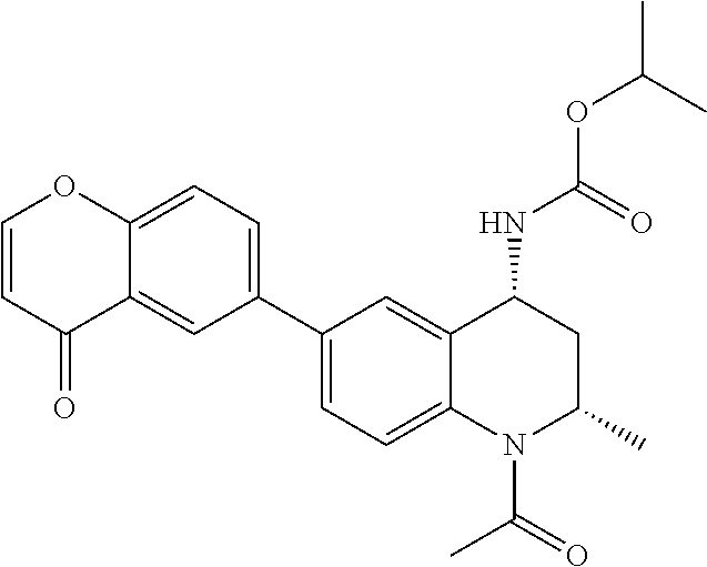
C(OC(C)C)(NC1CC(C)N(C(C)=O)C2=CC=C(C3=CC=C4C(=C3)C(=O)C=CO4)C=C12)=O
